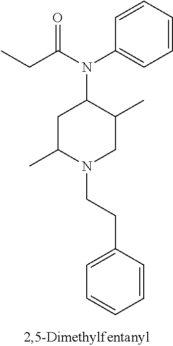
C1C(C)N(CCC2=CC=CC=C2)CC(C)C1N(C(CC)=O)C1=CC=CC=C1
